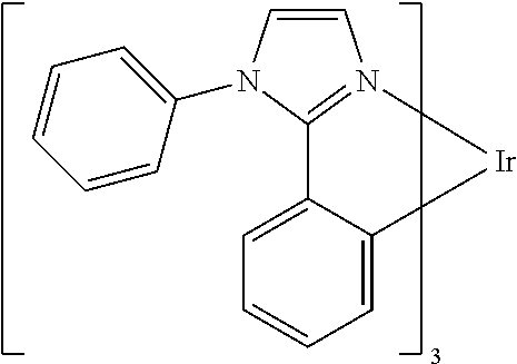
C1=CN2=C(N1C1=CC=CC=C1)C1=CC=CC=C1[Ir]2
